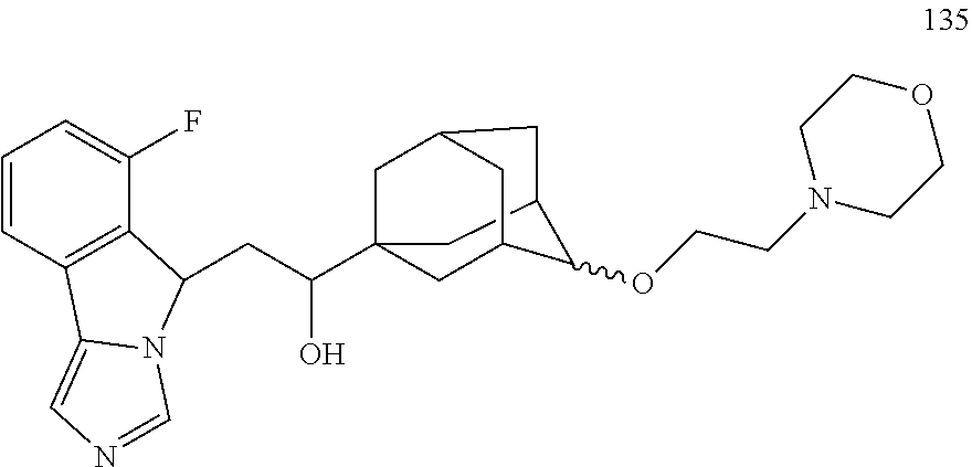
C1=CC2=C(C(F)=C1)C(CC(O)C13CC4C(OCCN5CCOCC5)C(CC(C1)C4)C3)N1C2=CN=C1
